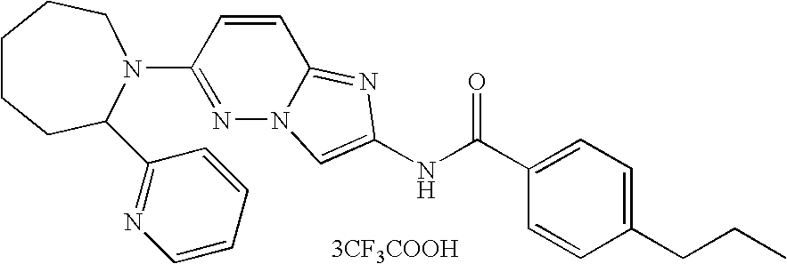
[3CF3COOH].C1=CC(CCC)=CC=C1C(NC1=CN2N=C(N3CCCCCC3C3=NC=CC=C3)C=CC2=N1)=O
